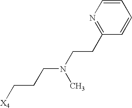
[X4]CCCN(CCC1=NC=CC=C1)C
